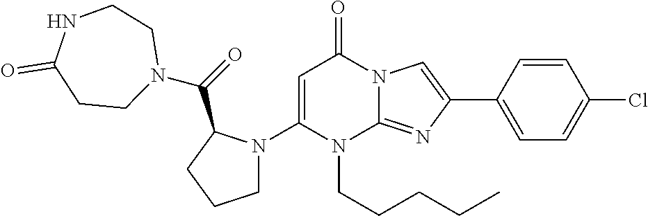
C1=C(N2CCCC2C(=O)N2CCNC(=O)CC2)N(CCCCC)C2=NC(C3=CC=C(Cl)C=C3)=CN2C1=O
